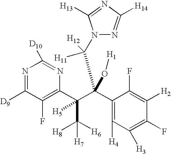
N1=C([D9])C(F)=C(C(C(C2=C([H4])C([H3])=C(F)C([H2])=C2F)(O[H1])C(N2N=C([H14])N=C2[H13])([H11])[H12])(C([H8])([H6])[H7])[H5])N=C1[D10]
